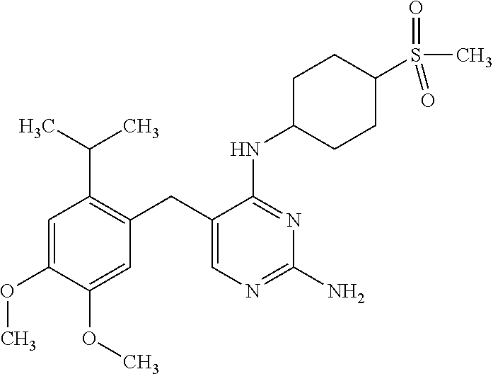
C1=C(OC)C(OC)=CC(CC2=CN=C(N)N=C2NC2CCC(S(=O)(C)=O)CC2)=C1C(C)C
